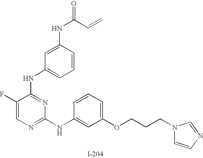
C1(F)=CN=C(NC2=CC(OCCCN3C=CN=C3)=CC=C2)N=C1NC1=CC=CC(NC(=O)C=C)=C1
